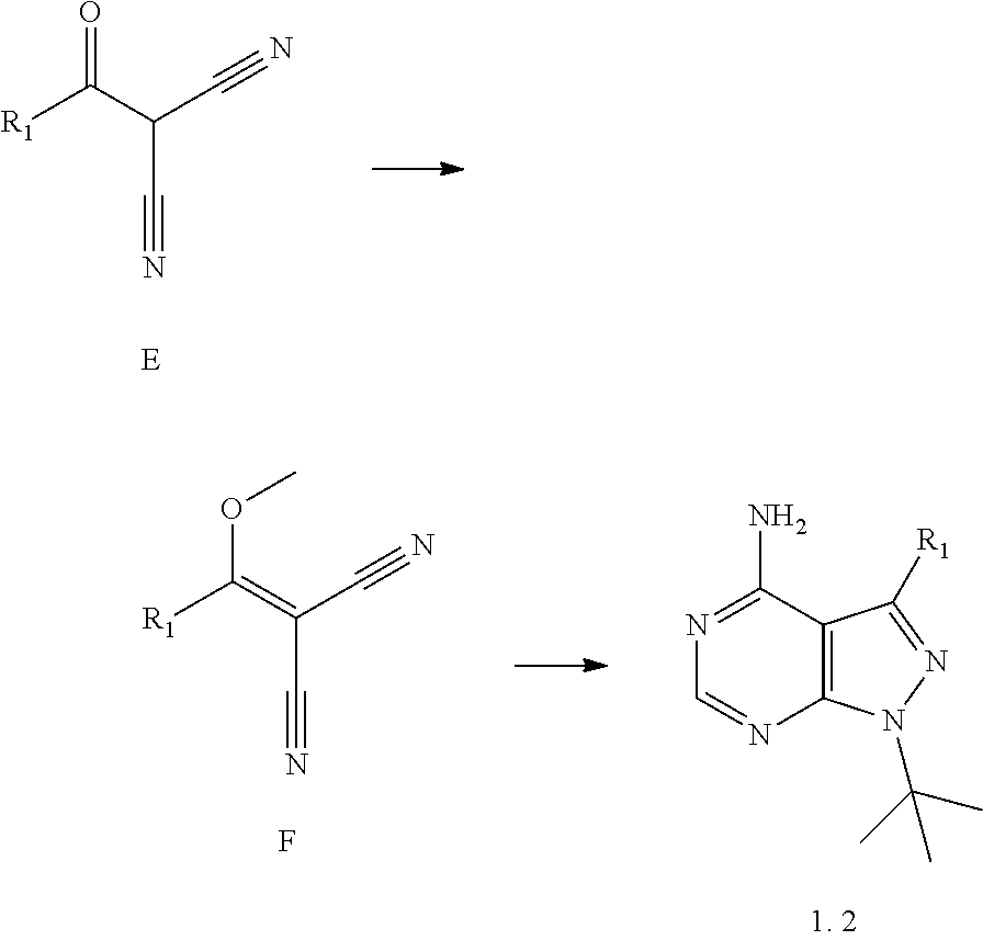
[R1]C(C(C#N)C#N)=O.[R1]C(=C(C#N)C#N)OC.F.C12=C(C(N)=NC=N1)C([R1])=NN2C(C)(C)C
